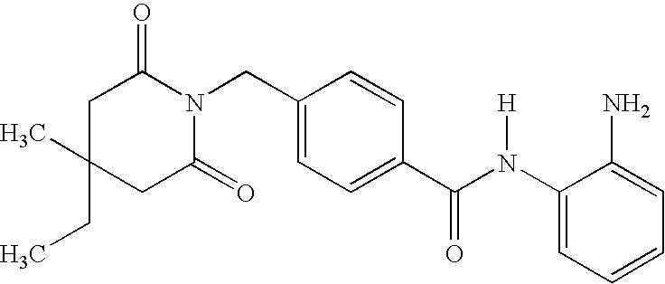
C1(C)(CC)CC(=O)N(CC2=CC=C(C(N(C3=CC=CC=C3N)[H])=O)C=C2)C(=O)C1
